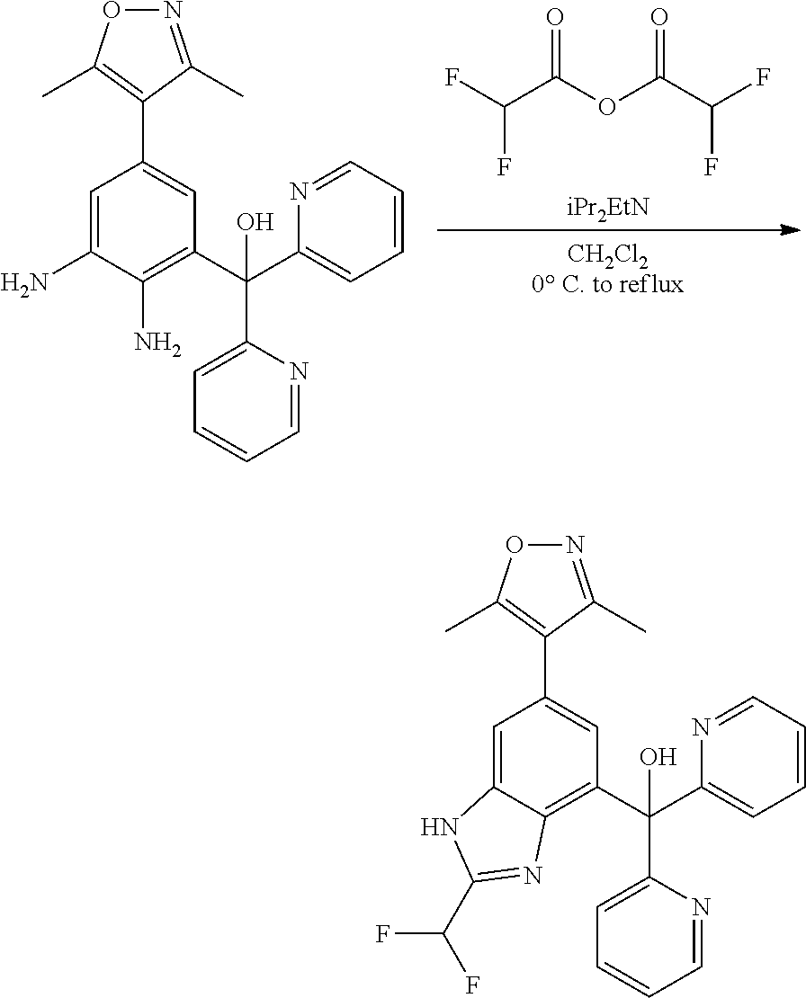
FC(C(OC(C(F)F)=O)=O)F.[iPr2EtN].C1(N)=CC(C2=C(C)ON=C2C)=CC(C(O)(C2=CC=CC=N2)C2=CC=CC=N2)=C1N.C12=CC(C3=C(C)ON=C3C)=CC(C(O)(C3=CC=CC=N3)C3=CC=CC=N3)=C1N=C(C(F)F)N2
